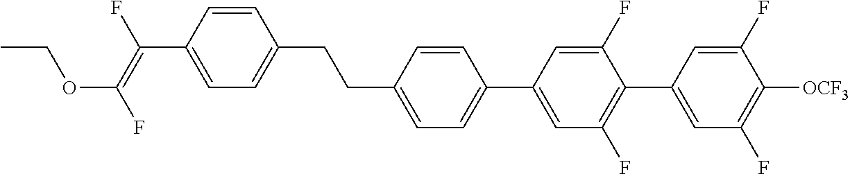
C(C1=CC=C(C2=CC(F)=C(C3=CC(F)=C([OCF3])C(F)=C3)C(F)=C2)C=C1)CC1=CC=C(C(=C(F)OCC)F)C=C1
